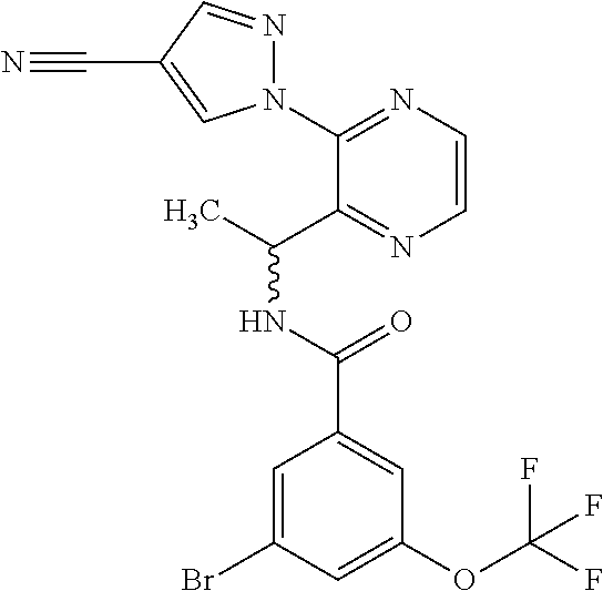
C1(N2N=CC(C#N)=C2)=NC=CN=C1C(C)NC(=O)C1=CC(OC(F)(F)F)=CC(Br)=C1
